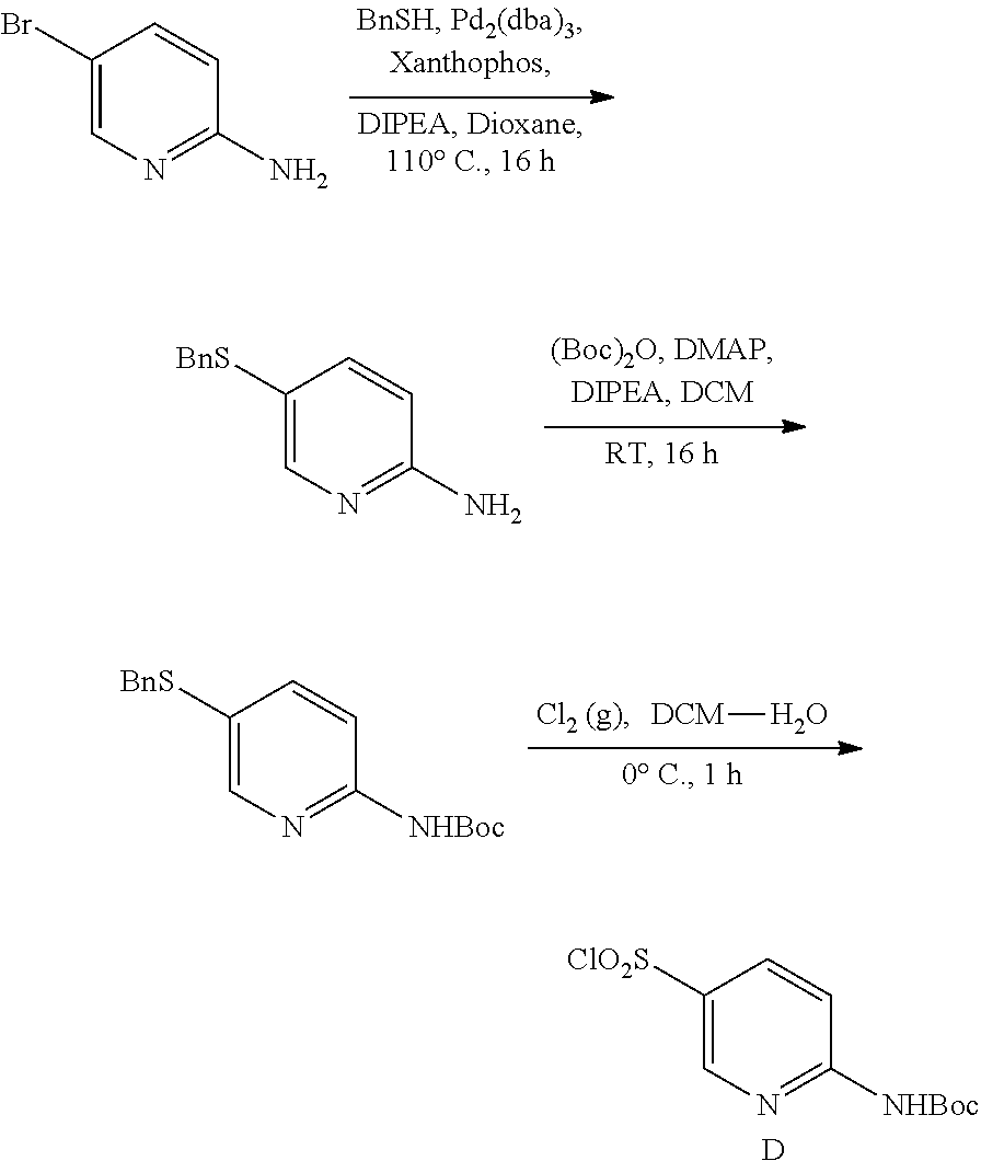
C1(Br)=CN=C(N)C=C1.C1([BnS])=CN=C(N)C=C1.[DCM]O.C1([BnS])=CN=C([NHBoc])C=C1.C1([ClO2S])=CN=C([NHBoc])C=C1.[D]
